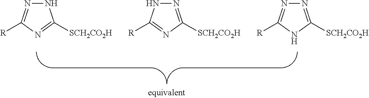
N1N=C([R])N=C1[SCH2CO2H].N1=C([SCH2CO2H])N=C([R])N1.N1=C([SCH2CO2H])NC([R])=N1
